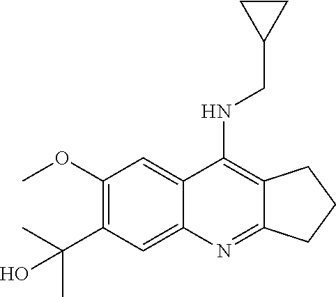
C12=NC3=CC(C(C)(C)O)=C(OC)C=C3C(NCC3CC3)=C1CCC2
